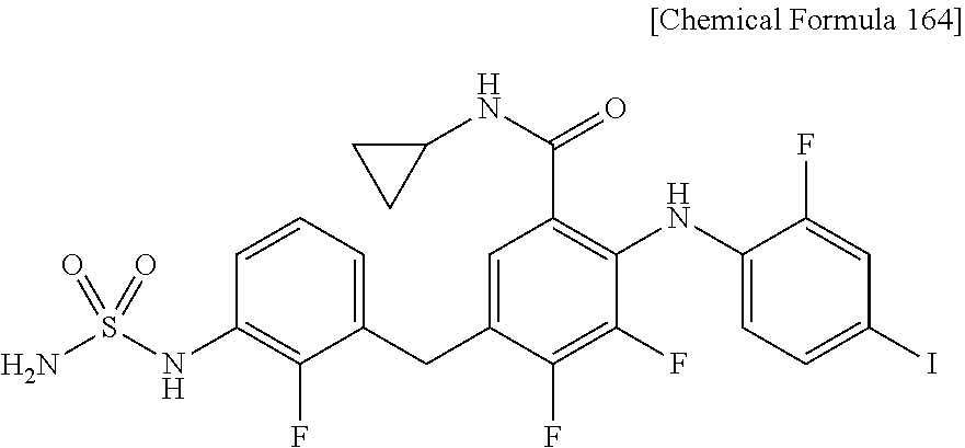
C1(NC2=C(C(NC3CC3)=O)C=C(CC3=CC=CC(NS(N)(=O)=O)=C3F)C(F)=C2F)=CC=C(I)C=C1F
